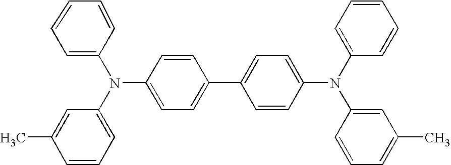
CC1=CC(N(C2=CC=CC=C2)C2=CC=C(C3=CC=C(N(C4=CC=CC=C4)C4=CC(C)=CC=C4)C=C3)C=C2)=CC=C1
